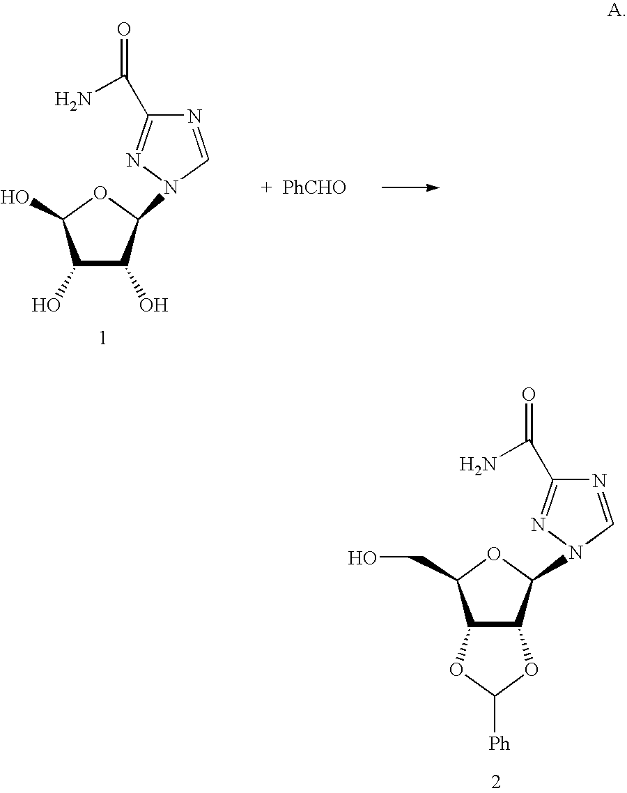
N1=CN(C2C(O)C(O)C(O)O2)N=C1C(N)=O.N1=CN(C2C3C(C(CO)O2)OC([Ph])O3)N=C1C(N)=O
